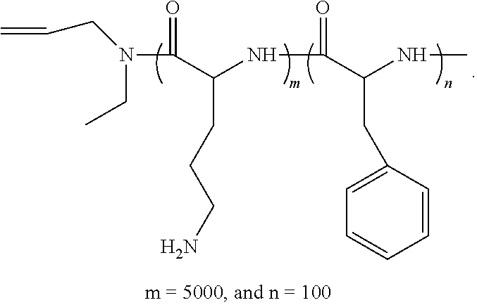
N(C(=O)C(NC(C(NC)CC1=CC=CC=C1)=O)CCCN)(CC)CC=C
